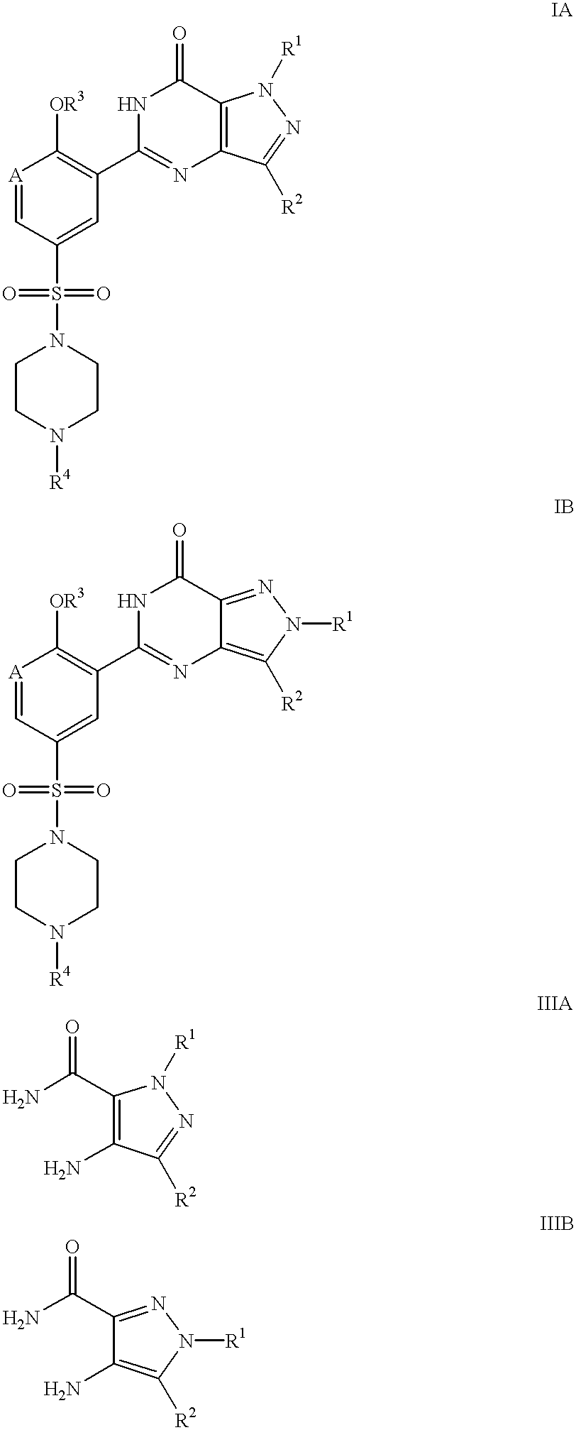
C1CN([R4])CCN1S(C1=CC(C2=NC3=C(C(=O)N2)N([R1])N=C3[R2])=C([OR3])[A]=C1)(=O)=O.C1CN([R4])CCN1S(C1=CC(C2=NC3=C([R2])N([R1])N=C3C(=O)N2)=C([OR3])[A]=C1)(=O)=O.NC1=C(C(N)=O)N([R1])N=C1[R2].NC1=C([R2])N([R1])N=C1C(N)=O
